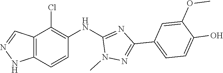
N1(C)N=C(C2=CC=C(O)C(OC)=C2)N=C1NC1=C(Cl)C2=C(NN=C2)C=C1
